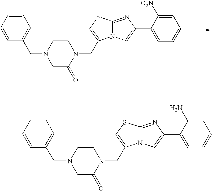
C12=NC(C3=CC=CC=C3[O2N])=CN1C(CN1CCN(CC3=CC=CC=C3)CC1=O)=CS2.C12=NC(C3=CC=CC=C3N)=CN1C(CN1CCN(CC3=CC=CC=C3)CC1=O)=CS2
